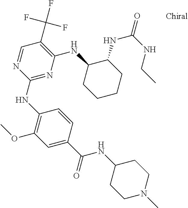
C1(NC2=NC(NC3CCCCC3NC(NCC)=O)=C(C(F)(F)F)C=N2)=C(OC)C=C(C(NC2CCN(C)CC2)=O)C=C1
